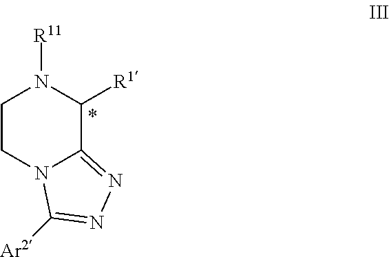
C1CN2C(=NN=C2[Ar2])C([R1])N1[R11]
